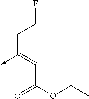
C(C(OCC)=O)=C(->C)CCF
